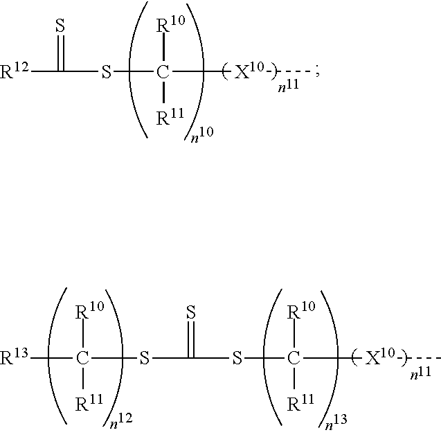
[R12]C(=S)SC([X10]C)([R10])[R11].S(C(=S)SC([X10]C)([R10])[R11])C([R10])([R11])[R13]
